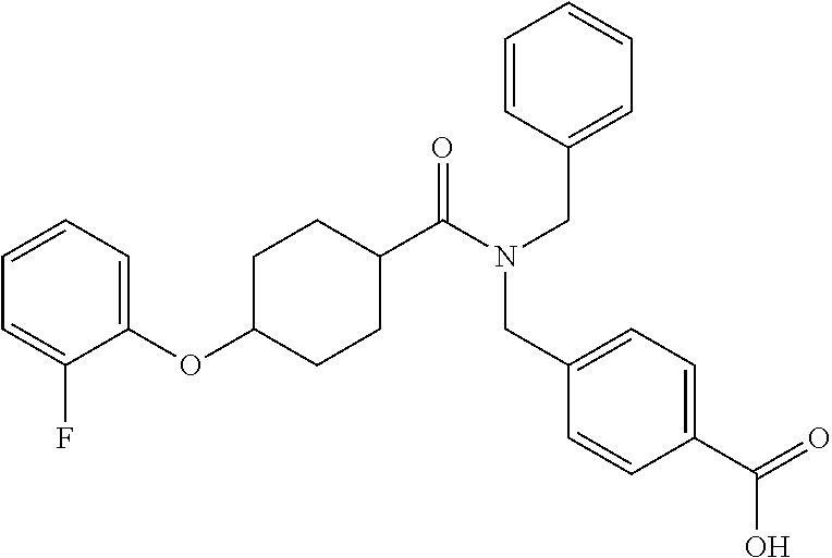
C1CC(C(N(CC2=CC=CC=C2)CC2=CC=C(C(O)=O)C=C2)=O)CCC1OC1=CC=CC=C1F
